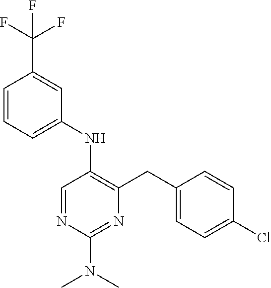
C1(NC2=C(CC3=CC=C(Cl)C=C3)N=C(N(C)C)N=C2)=CC=CC(C(F)(F)F)=C1
